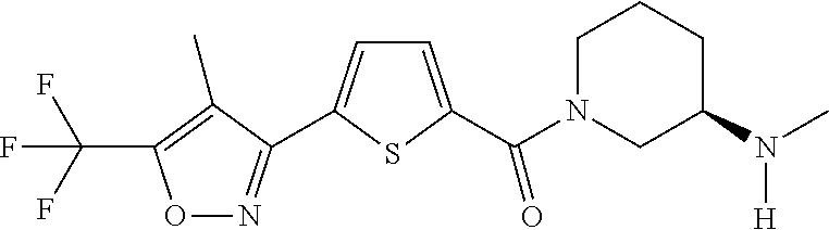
C1=C(C(N2CC(N(C)[H])CCC2)=O)SC(C2=NOC(C(F)(F)F)=C2C)=C1
